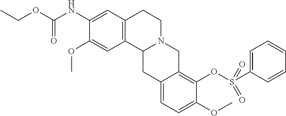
C1(NC(OCC)=O)=CC2=C(C=C1OC)C1N(CC2)CC2=C(OS(C3=CC=CC=C3)(=O)=O)C(OC)=CC=C2C1
